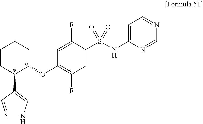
N1=CC(C2C(OC3=C(F)C=C(S(NC4=CC=NC=N4)(=O)=O)C(F)=C3)CCCC2)=CN1
